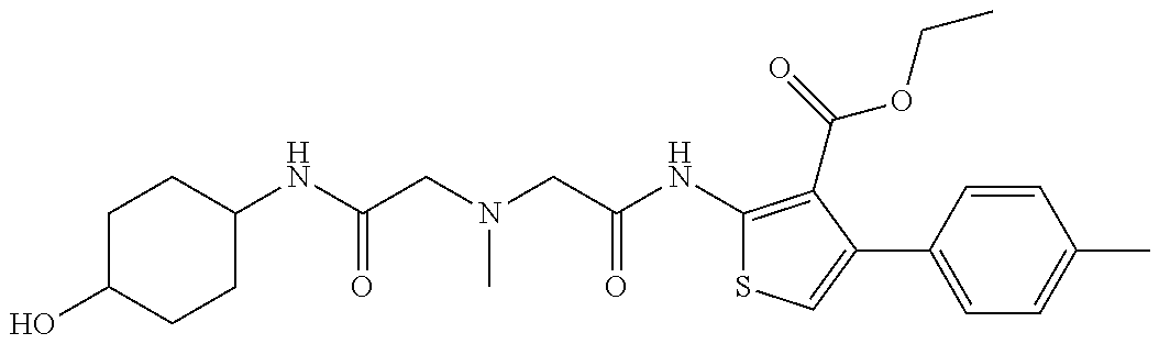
C1C(O)CCC(NC(CN(CC(NC2=C(C(=O)OCC)C(C3=CC=C(C)C=C3)=CS2)=O)C)=O)C1
